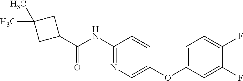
C1(NC(C2CC(C)(C)C2)=O)=NC=C(OC2=CC=C(F)C(F)=C2)C=C1
